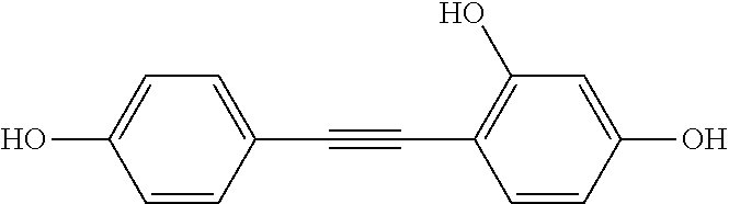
C1=C(O)C=CC(C#CC2=C(O)C=C(O)C=C2)=C1
